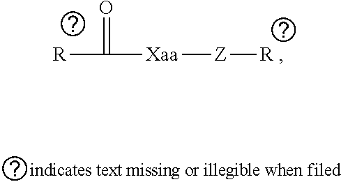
O=C([R])[Xaa][Z][R ]
